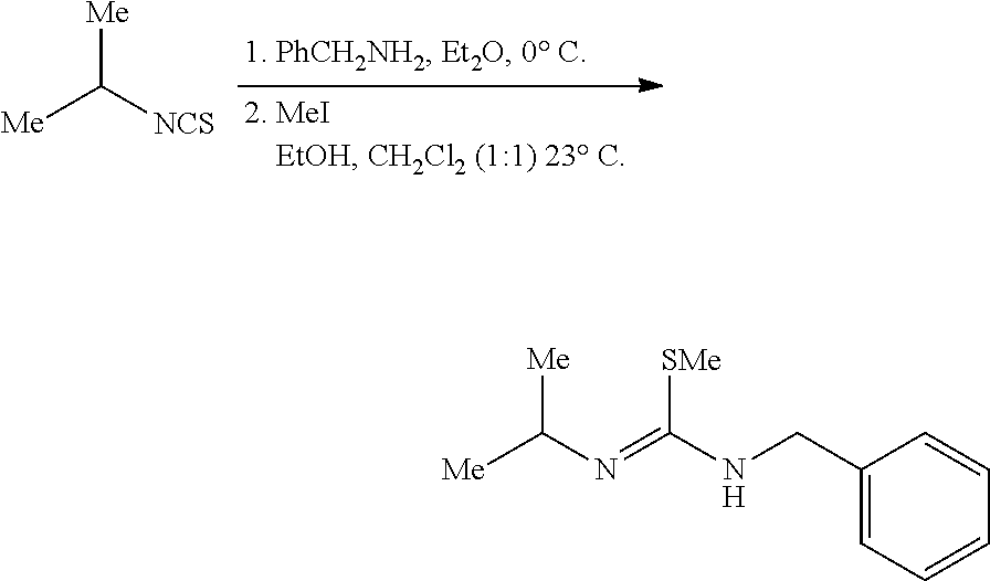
[Me]C([NCS])[Me].[Me]C(N=C(NCC1=CC=CC=C1)[SMe])[Me]
